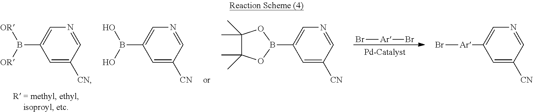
C1=NC=C(B([OR])[OR])C=C1[CN].C1=NC=C(B(O)O)C=C1[CN].Br[Ar]Br.C1=NC=C([Ar]Br)C=C1[CN].C1(C)(C)C(C)(C)OB(C2=CN=CC([CN])=C2)O1
